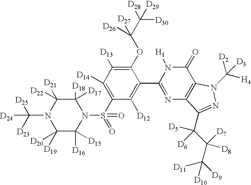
C1([D17])([D18])C([D22])([D21])N(C([D23])([D25])[D24])C([D20])([D19])C([D16])([D15])N1S(C1=C([D14])C([D13])=C(OC(C([D28])([D30])[D29])([D27])[D26])C(C2=NC3=C(C(=O)N2[H1])N(C([H4])([D2])[D3])N=C3C(C(C([D9])([D11])[D10])([D7])[D8])([D5])[D6])=C1[D12])(=O)=O
